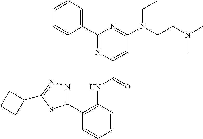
C1=CC=CC(C2=NC(C(=O)NC3=C(C4=NN=C(C5CCC5)S4)C=CC=C3)=CC(N(CCN(C)C)CC)=N2)=C1
